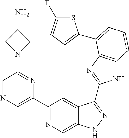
C1(C2=NC=C3C(=C2)C(C2=NC4=C(N2)C=CC=C4C2=CC=C(F)S2)=NN3)=CN=CC(N2CC(N)C2)=N1
